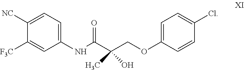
C1([NC])=CC=C(NC(=O)C(COC2=CC=C(Cl)C=C2)(C)O)C=C1[F3C]
